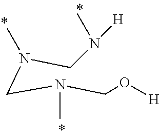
N(CN(CO[H])C)(CN([H])C)C
